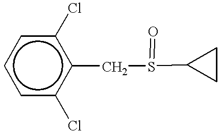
c1c(Cl)c(CS(C2CC2)=O)c(Cl)cc1
